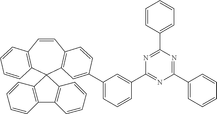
C12=C(C=CC=C1)C1(C3=C2C=CC=C3)C2=C(C=CC3=C1C=C(C1=CC=CC(C4=NC(C5=CC=CC=C5)=NC(C5=CC=CC=C5)=N4)=C1)C=C3)C=CC=C2
